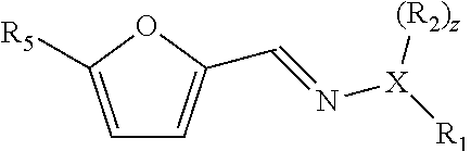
C1=C([R5])OC(C=N[X]([R1])[(R2)z])=C1
